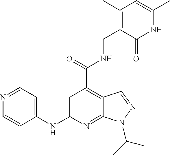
N(C1=CC=NC=C1)C1=CC(C(NCC2=C(C)C=C(C)NC2=O)=O)=C2C(=N1)N(C(C)C)N=C2
